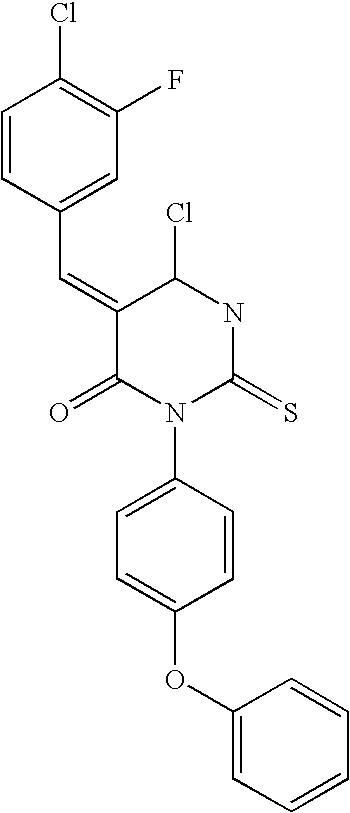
C1=CC(C=C2C(=O)N(C3=CC=C(OC4=CC=CC=C4)C=C3)C(=S)NC2Cl)=CC(F)=C1Cl
